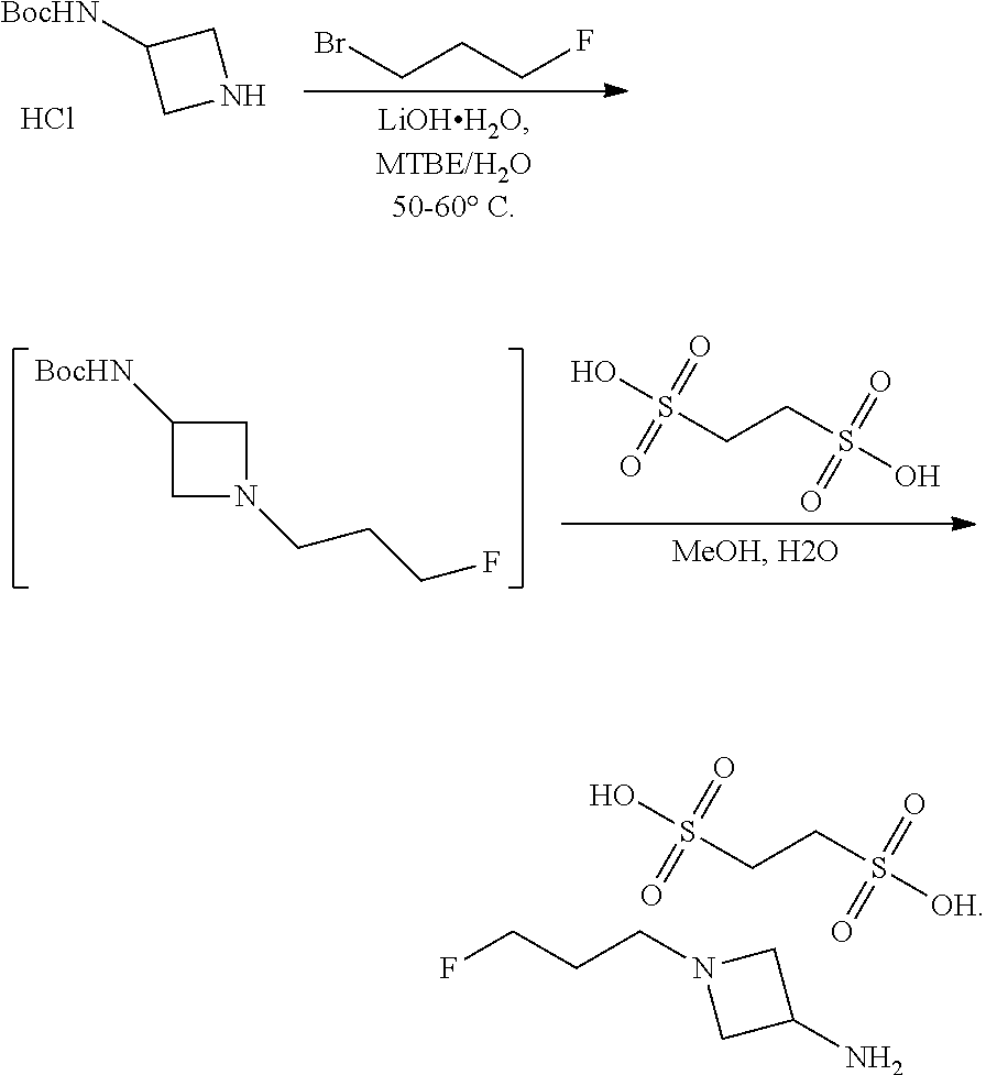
C(CCF)Br.N1CC([BocHN])C1.Cl.C(CS(=O)(O)=O)S(=O)(O)=O.N1(CCCF)CC([BocHN])C1.C1(N)CN(CCCF)C1.C(CS(=O)([OH])=O)S(=O)(O)=O
